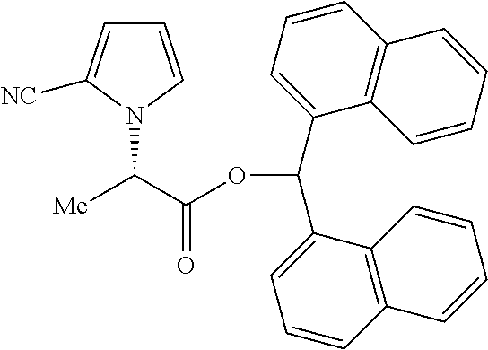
N1(C(C(OC(C2=CC=CC3=C2C=CC=C3)C2=CC=CC3=C2C=CC=C3)=O)[Me])C=CC=C1[NC]
